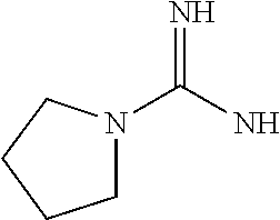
C1N(C(N)=N)CCC1
